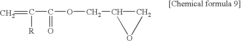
C=C(C(=O)OCC1CO1)[R]
